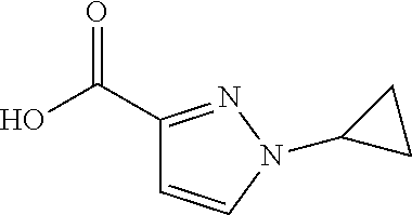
C1(C(O)=O)=NN(C2CC2)C=C1
